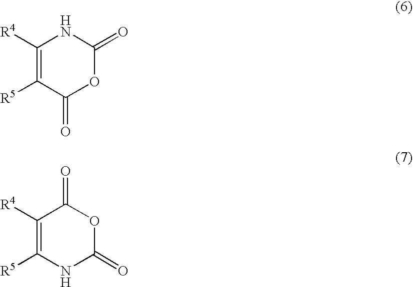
C1([R4])=C([R5])C(=O)OC(=O)N1.C1([R4])=C([R5])NC(=O)OC1=O
